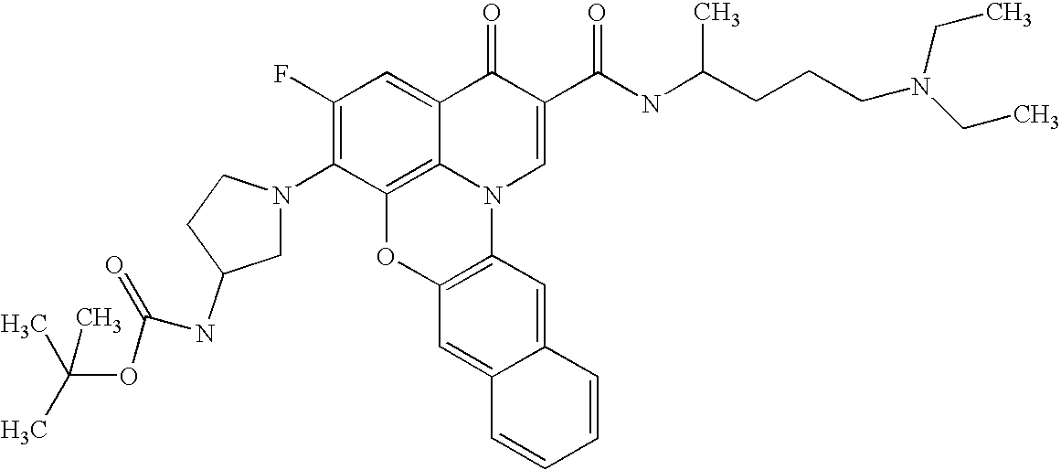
C1(F)=C(N2CC(NC(OC(C)(C)C)=O)CC2)C2=C3C(=C1)C(=O)C(C(NC(CCCN(CC)CC)C)=O)=CN3C1=C(O2)C=C2C(=C1)C=CC=C2
